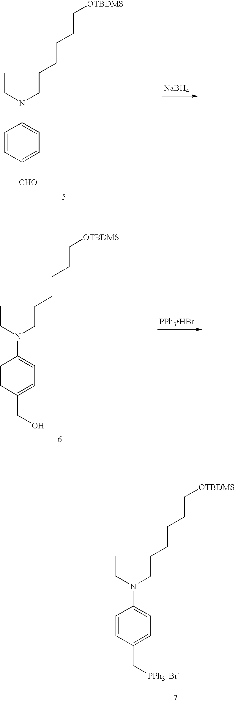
C1=CC([CHO])=CC=C1N(CC)CCCCCC[OTBDMS].[NaBH4].C1=CC(CO)=CC=C1N(CC)CCCCCC[OTBDMS].[PPh3HBr].C1=CC(C[PPh3+Br-])=CC=C1N(CC)CCCCCC[OTBDMS]
